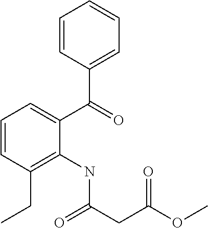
C1=CC(CC)=C(NC(CC(OC)=O)=O)C(C(C2=CC=CC=C2)=O)=C1
